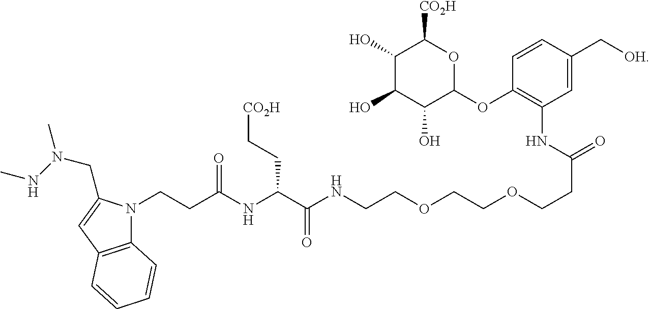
C(NCCOCCOCCC(=O)NC1=C(OC2OC([CO2H])C(O)C(O)C2O)C=CC(C[OH])=C1)(C(NC(CCN1C2=C(C=C1CN(NC)C)C=CC=C2)=O)CC[CO2H])=O
